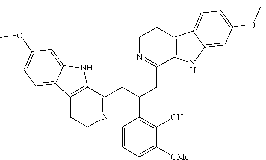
C1(CC(CC2=NCCC3=C2NC2=CC(OC)=CC=C32)C2=C(O)C([OMe])=CC=C2)=NCCC2=C1NC1=CC(OC)=CC=C21
